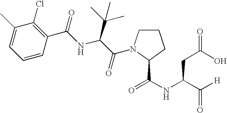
C1(C)=CC=CC(C(NC(C(=O)N2CCCC2C(NC(C([H])=O)CC(O)=O)=O)C(C)(C)C)=O)=C1Cl
